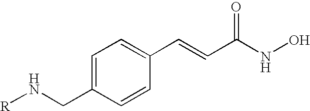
[R]NCC1=CC=C(C=CC(NO)=O)C=C1
